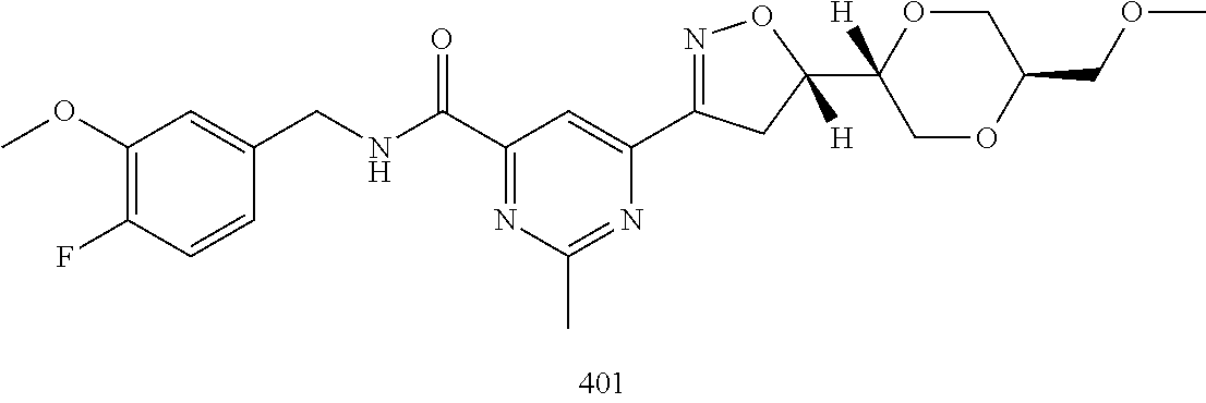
C1(OC)=C(F)C=CC(CNC(C2=NC(C)=NC(C3=NOC(C4([H])COC(COC)CO4)([H])C3)=C2)=O)=C1
